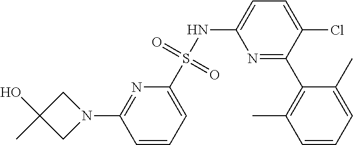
C1=CC=C(S(NC2=CC=C(Cl)C(C3=C(C)C=CC=C3C)=N2)(=O)=O)N=C1N1CC(O)(C)C1
